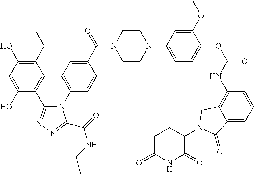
C1(C(C)C)=C(O)C=C(O)C(C2=NN=C(C(NCC)=O)N2C2=CC=C(C(=O)N3CCN(C4=CC=C(OC(NC5=C6C(=CC=C5)C(=O)N(C5CCC(=O)NC5=O)C6)=O)C(OC)=C4)CC3)C=C2)=C1
